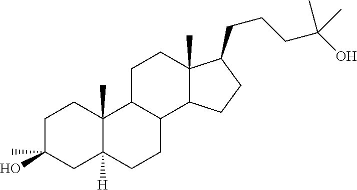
C1C(O)(C)CC2([H])C(C)(C1)C1C(CC2)C2C(C)(CC1)C(CCCC(O)(C)C)CC2
